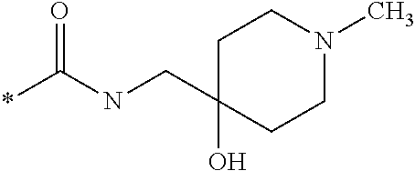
C1(CNC(*)=O)(O)CCN(C)CC1
